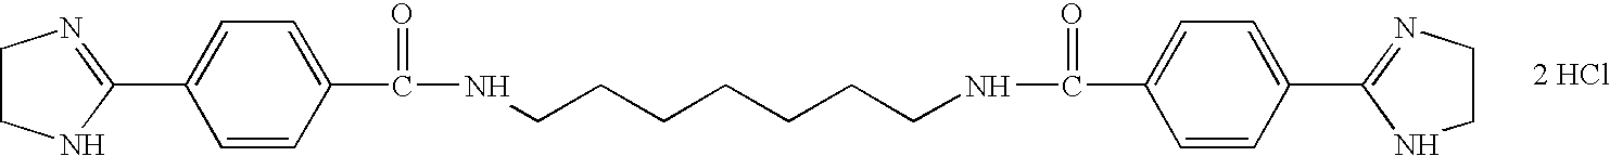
C1(C2=CC=C(C(=O)NCCCCCCCNC(=O)C3=CC=C(C4=NCCN4)C=C3)C=C2)=NCCN1.[2 HCl]
